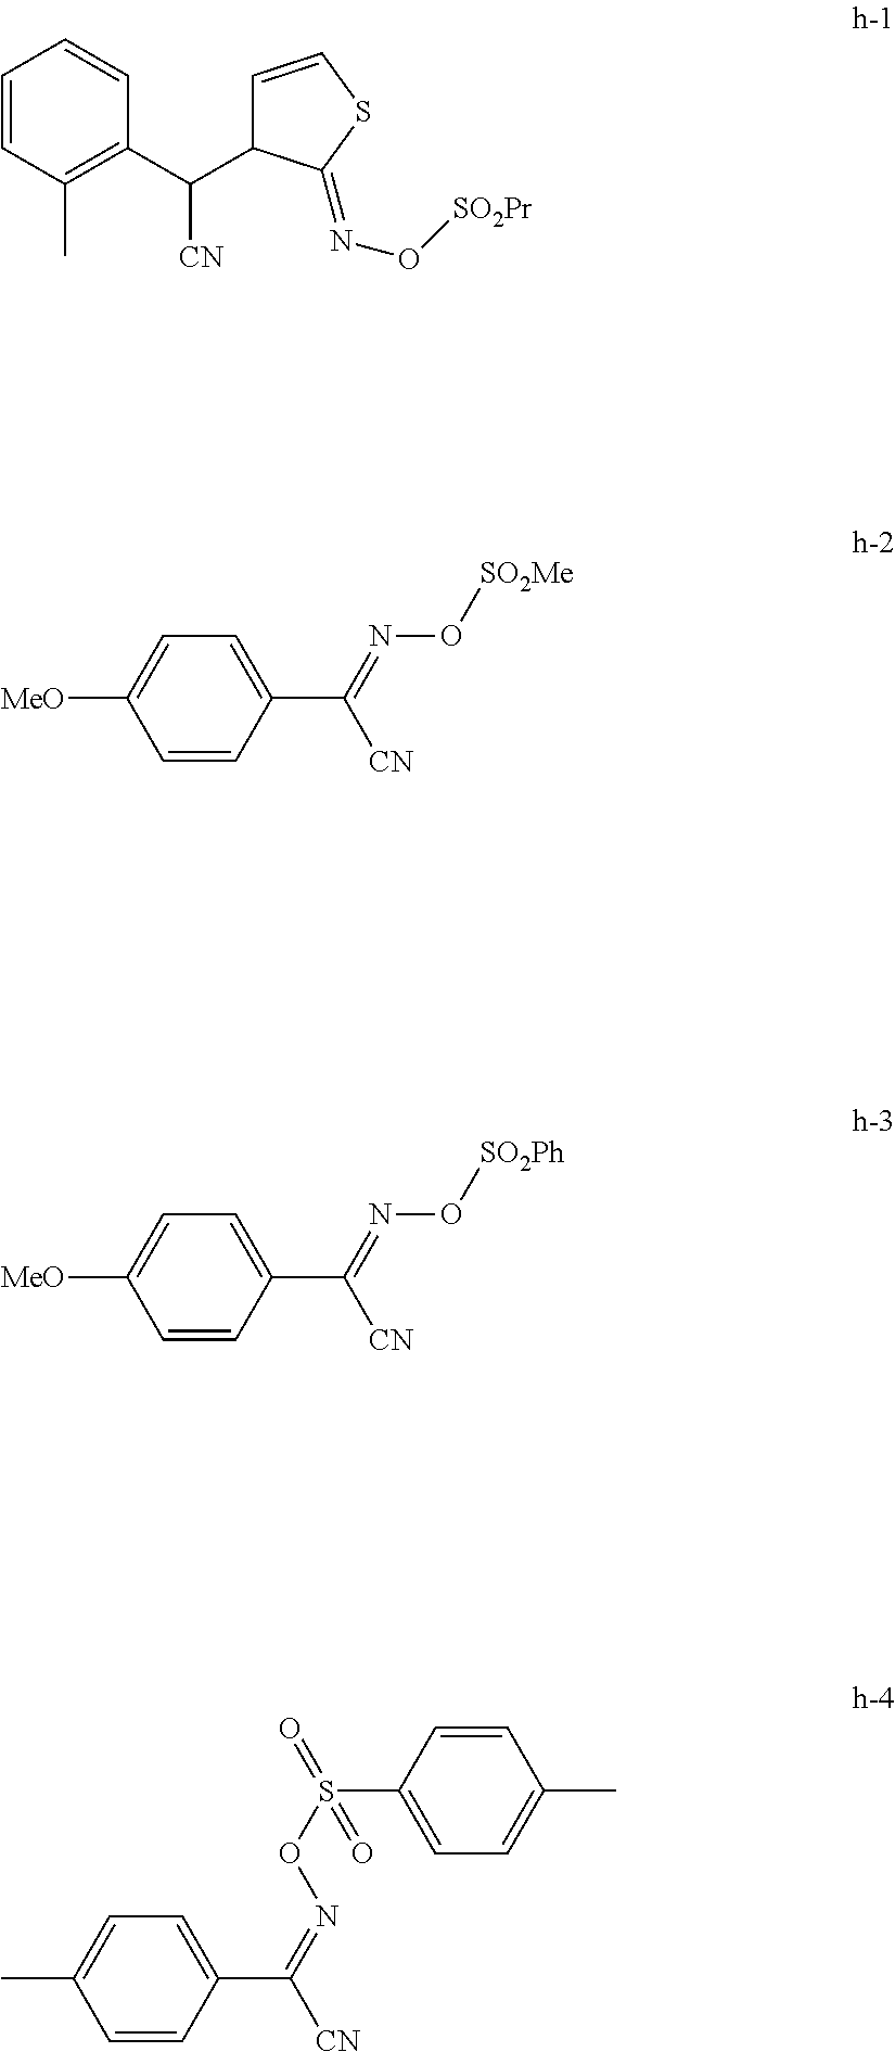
C1=CC(C)=C(C(C2C=CSC2=NO[SO2Pr])[CN])C=C1.C1=CC(C(=NO[SO2Me])[CN])=CC=C1[MeO].C1=CC(C(=NO[SO2Ph])[CN])=CC=C1[MeO].C1=CC(C(=NOS(C2=CC=C(C)C=C2)(=O)=O)[CN])=CC=C1C
